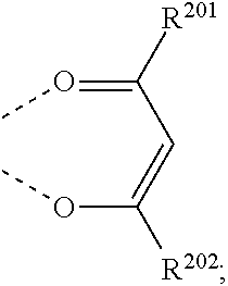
O(C)C(=CC(=OC)[R201])[R202]
